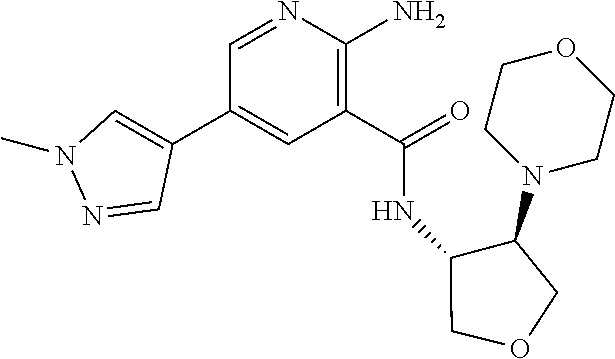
C1(C(=O)NC2C(N3CCOCC3)COC2)=C(N)N=CC(C2=CN(C)N=C2)=C1
